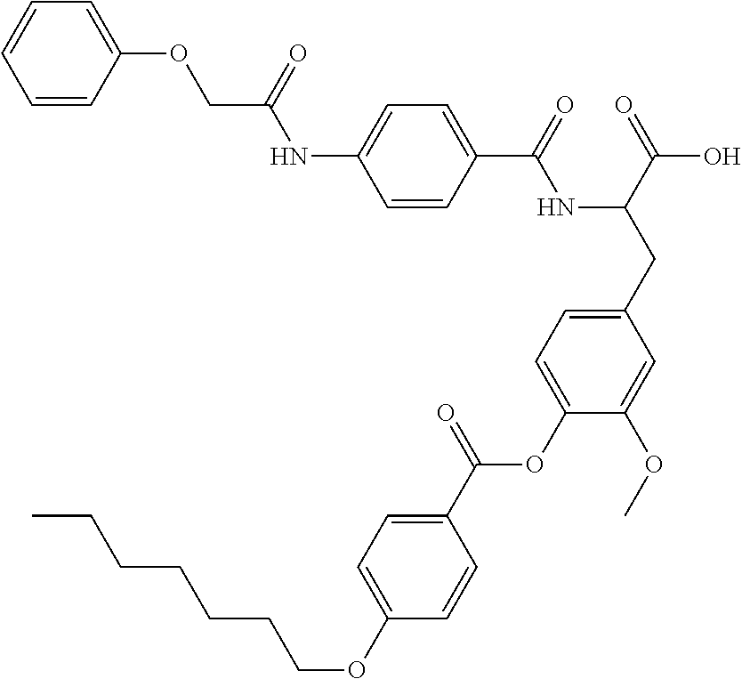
C1=CC(C(=O)NC(CC2=CC=C(OC(C3=CC=C(OCCCCCCC)C=C3)=O)C(OC)=C2)C(=O)O)=CC=C1NC(COC1=CC=CC=C1)=O
